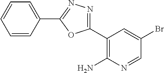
C1(C2=NN=C(C3=CC=CC=C3)O2)=C(N)N=CC(Br)=C1
